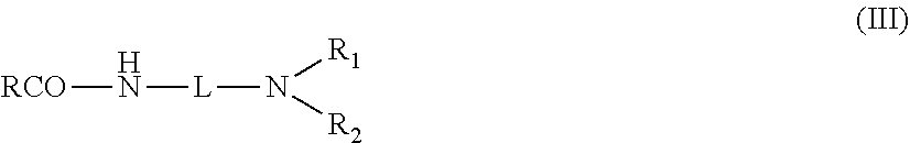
[RCO]N[L]N([R2])[R1]
